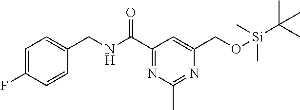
C1=C(F)C=CC(CNC(C2=NC(C)=NC(CO[Si](C(C)(C)C)(C)C)=C2)=O)=C1
